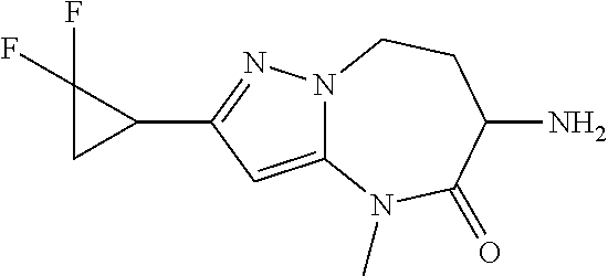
C12=CC(C3C(F)(F)C3)=NN1CCC(N)C(=O)N2C
